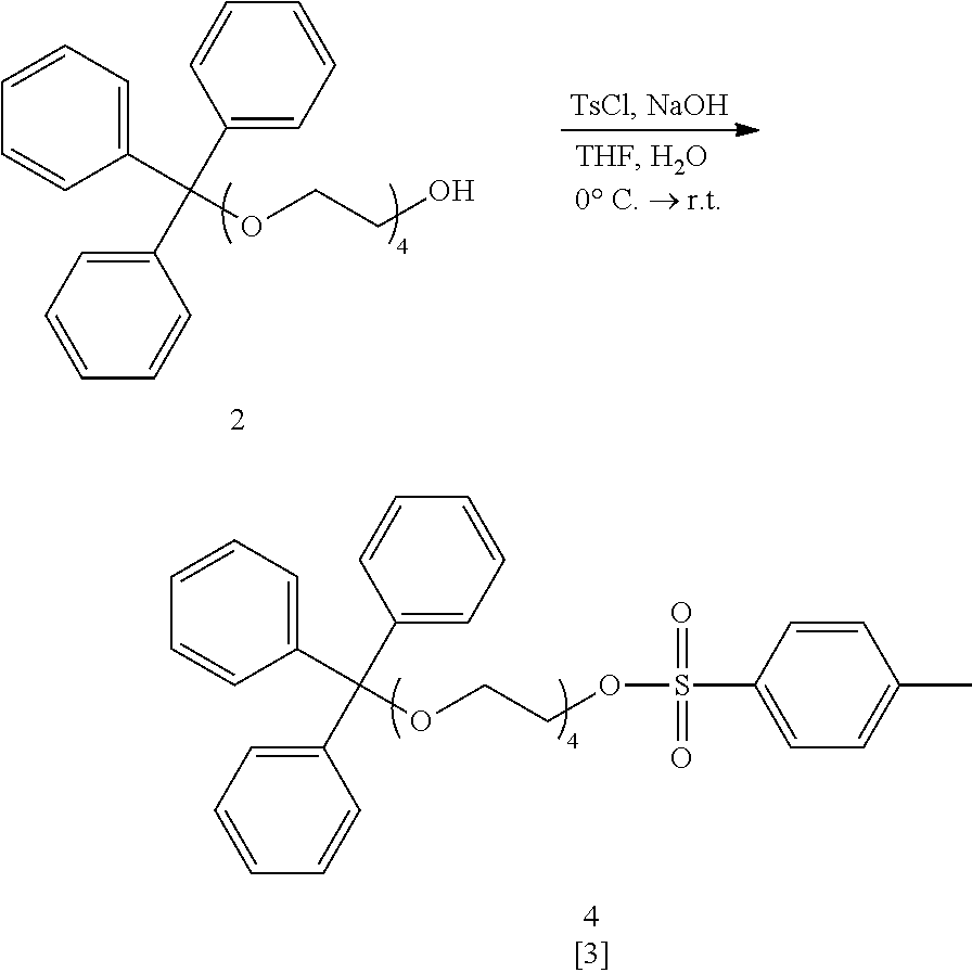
C1(C(OCCO)(C2=CC=CC=C2)C2=CC=CC=C2)=CC=CC=C1.C1(C(OCCOS(=O)(=O)C2=CC=C(C)C=C2)(C2=CC=CC=C2)C2=CC=CC=C2)=CC=CC=C1
